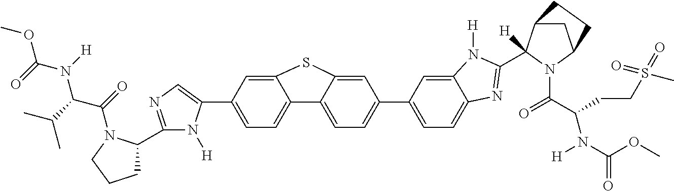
C1=C(C2=CN=C(C3CCCN3C(C(N(C(OC)=O)[H])C(C)C)=O)N2[H])C=C2C(=C1)C1=CC=C(C3=CC=C4C(=C3)N([H])C(C3([H])C5CC(N3C(=O)C(CCS(C)(=O)=O)N([H])C(=O)OC)CC5)=N4)C=C1S2
